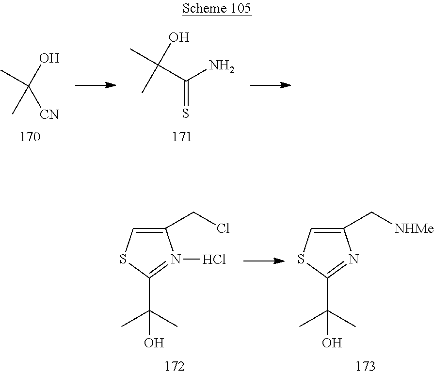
CC(C)(O)[CN].S=C(C(O)(C)C)N.C1(CCl)=CSC(C(C)(C)O)=N1Cl.C1(C[NHMe])=CSC(C(C)(C)O)=N1
